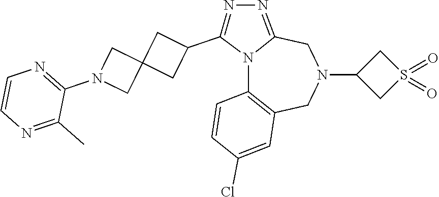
N12C3=C(CN(C4CS(=O)(=O)C4)CC1=NN=C2C1CC2(C1)CN(C1=NC=CN=C1C)C2)C=C(Cl)C=C3
